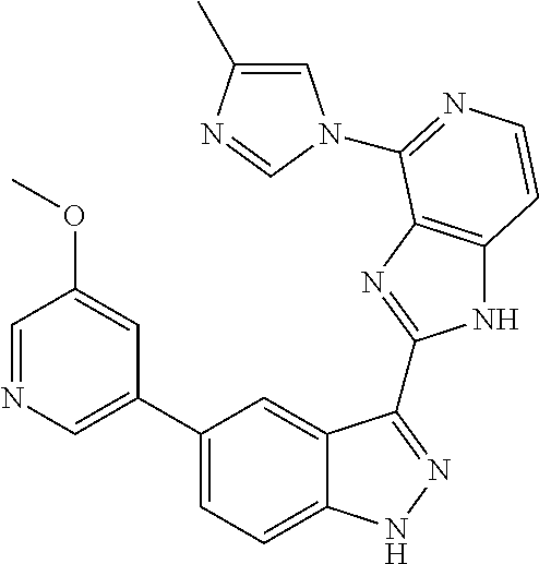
C1(C2=CN=CC(OC)=C2)=CC=C2C(=C1)C(C1=NC3=C(N1)C=CN=C3N1C=C(C)N=C1)=NN2
